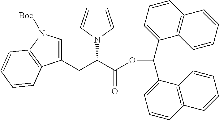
C1(CC(C(OC(C2=CC=CC3=C2C=CC=C3)C2=CC=CC3=C2C=CC=C3)=O)N2C=CC=C2)=CN([Boc])C2=C1C=CC=C2
